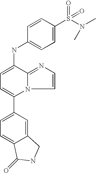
C1(C2=CC=C3C(=C2)CNC3=O)=CC=C(NC2=CC=C(S(N(C)C)(=O)=O)C=C2)C2=NC=CN12
